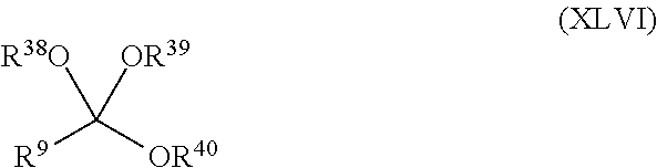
[R9]C([OR40])([R38O])[OR39]
